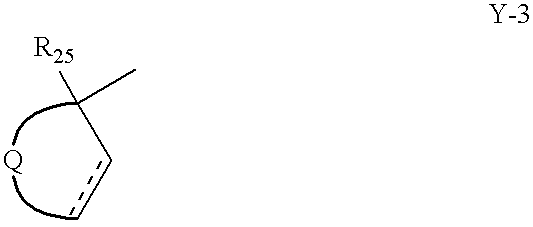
C(cc)(C)[R25].[Q]
